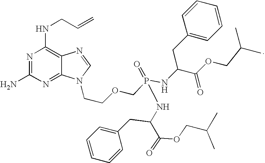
N1=C(N)N=C2C(=C1NCC=C)N=CN2CCOCP(=O)(NC(C(=O)OCC(C)C)CC1=CC=CC=C1)NC(C(=O)OCC(C)C)CC1=CC=CC=C1
